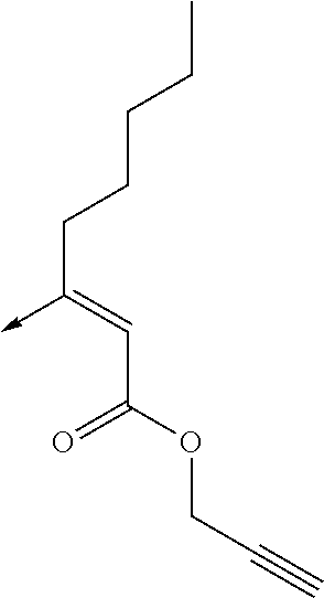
C(C(OCC#C)=O)=C(CCCCC)->C
